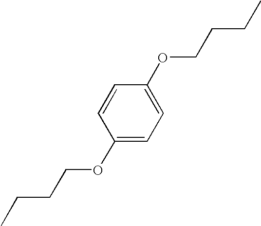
C1(OCCCC)=CC=C(OCCCC)C=C1
